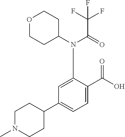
C1(C2CCN(C)CC2)=CC=C(C(O)=O)C(N(C2CCOCC2)C(=O)C(F)(F)F)=C1
